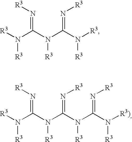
[R3]N(C(N(C(N([R3])[R3])=N[R3])[R3])=N[R3])[R3].[R3]N(C(N(C(N(C(N([R3)])[R3])=N[R3])[R3])=N[R3])[R3])=N[R3])[R3]
